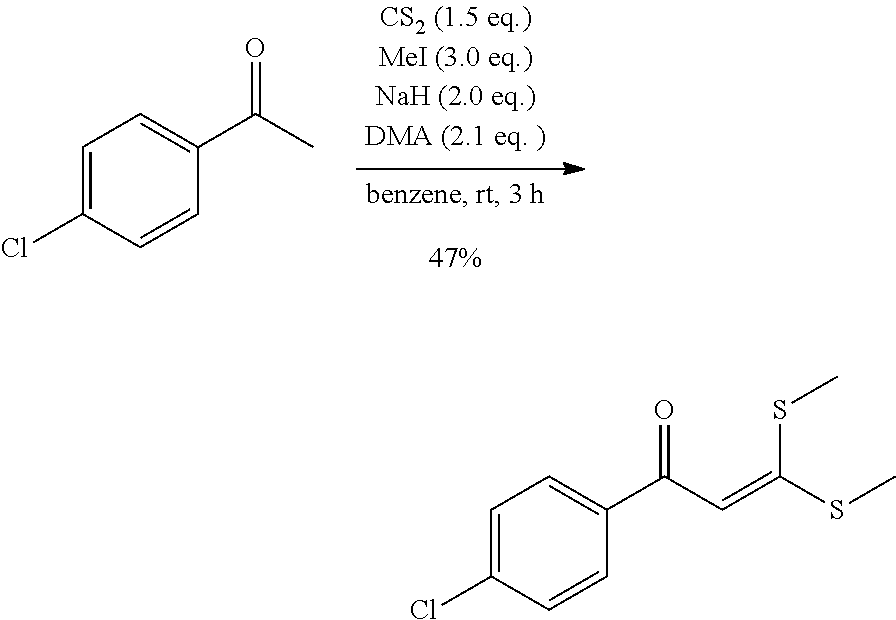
C1=C(Cl)C=CC(C(C)=O)=C1.C1=C(Cl)C=CC(C(C=C(SC)SC)=O)=C1
